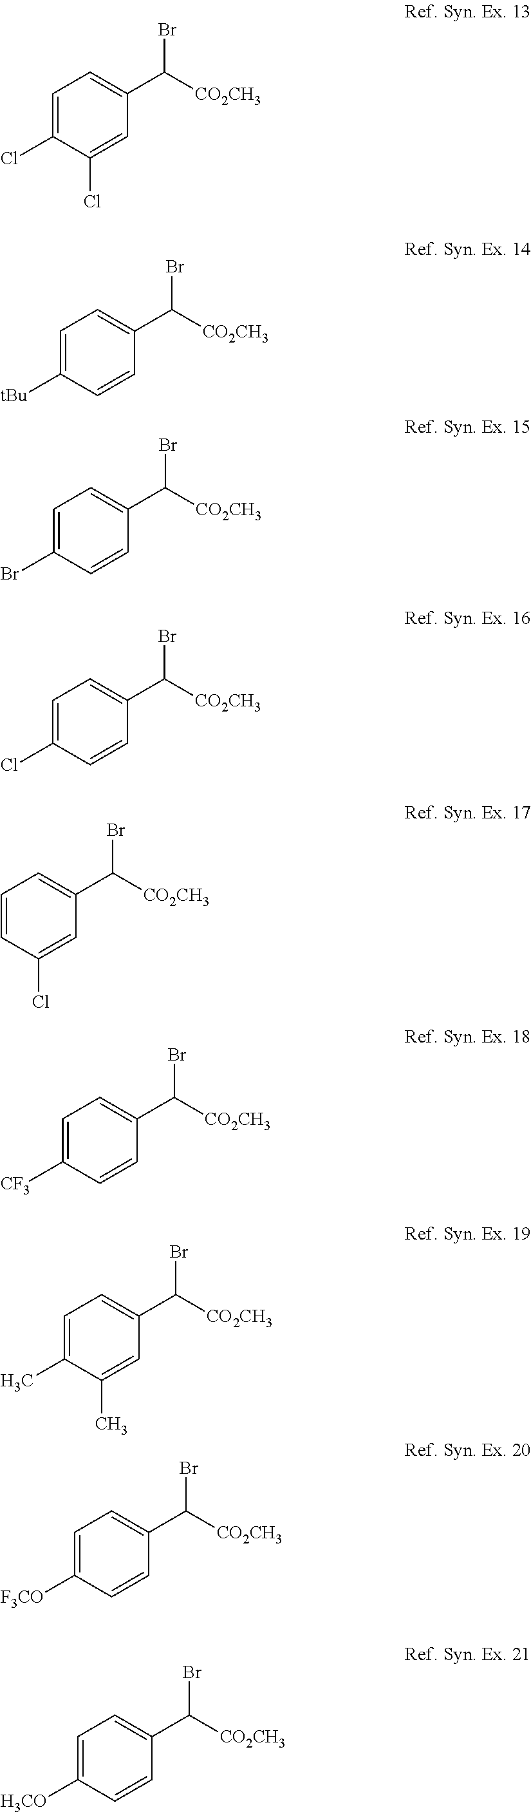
C1=C(Cl)C(Cl)=CC(C([CO2CH3])Br)=C1.C1=C([tBu])C=CC(C([CO2CH3])Br)=C1.C1=C(Br)C=CC(C([CO2CH3])Br)=C1.C1=C(Cl)C=CC(C([CO2CH3])Br)=C1.C1=CC(Cl)=CC(C([CO2CH3])Br)=C1.C1=C([CF3])C=CC(C([CO2CH3])Br)=C1.C1=C(C)C(C)=CC(C([CO2CH3])Br)=C1.C1=C([F3CO])C=CC(C([CO2CH3])Br)=C1.C1=C([H3CO])C=CC(C([CO2CH3])Br)=C1
